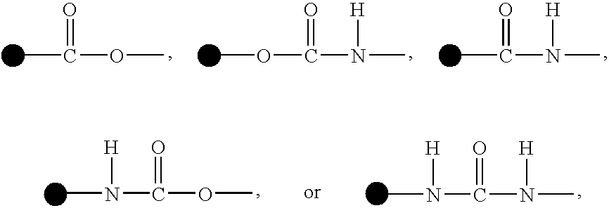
C(OC)(=O)C.O(C(N(C)[H])=O)C.C(N(C)[H])(=O)C.N(C(N(C)[H])=O)([H])C.N(C(OC)=O)([H])C
